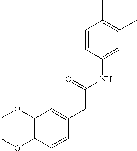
C1=CC(NC(CC2=CC(OC)=C(OC)C=C2)=O)=CC(C)=C1C
